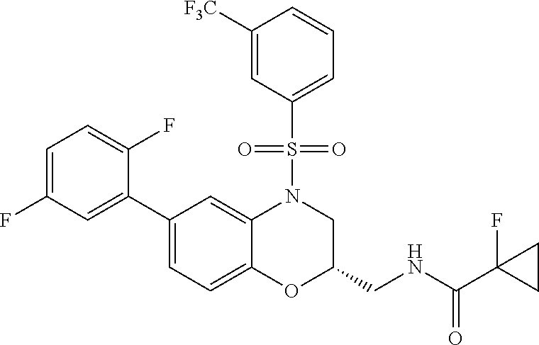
C1=C(F)C=C(C2=CC=C3C(=C2)N(S(C2=CC=CC([F3C])=C2)(=O)=O)CC(CNC(=O)C2(F)CC2)O3)C(F)=C1
